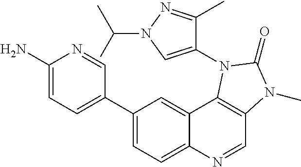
C1(N)=CC=C(C2=CC=C3C(=C2)C2=C(C=N3)N(C)C(=O)N2C2=CN(C(C)C)N=C2C)C=N1
